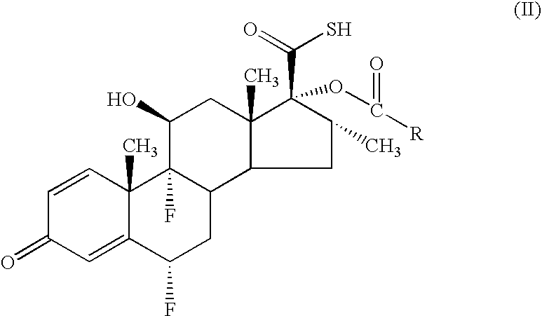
C1=C2C(C)(C=CC1=O)C1(F)C(CC2F)C2C(C)(CC1O)C(C(=O)S)(OC([R])=O)C(C)C2
